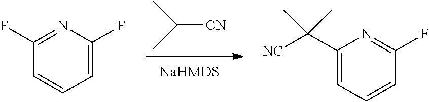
C([CN])(C)C.C1(C([NC])(C)C)=CC=CC(F)=N1.C1=CC=C(F)N=C1F
